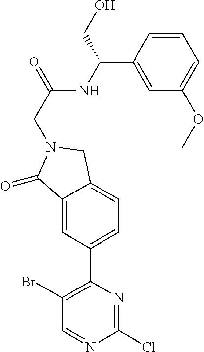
C1(Br)=C(C2=CC=C3C(=C2)C(=O)N(CC(NC(C2=CC(OC)=CC=C2)CO)=O)C3)N=C(Cl)N=C1
